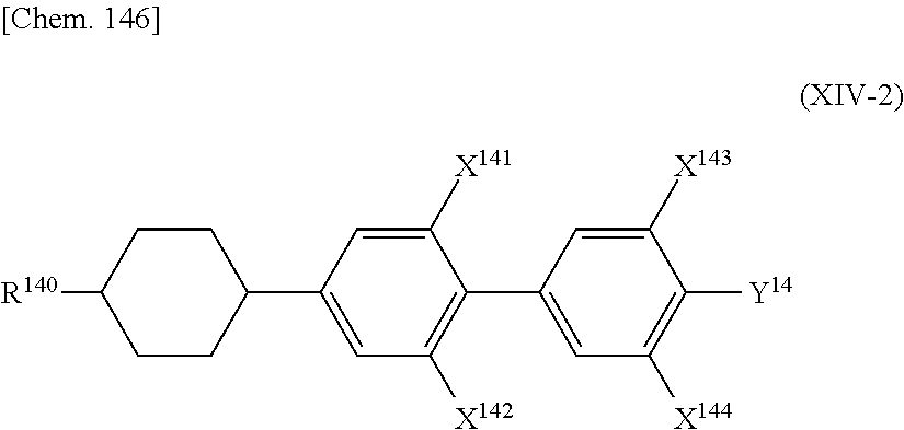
C1(C2=CC([X142])=C(C3=CC([X144])=C([Y14])C([X143])=C3)C([X141])=C2)CCC([R140])CC1
